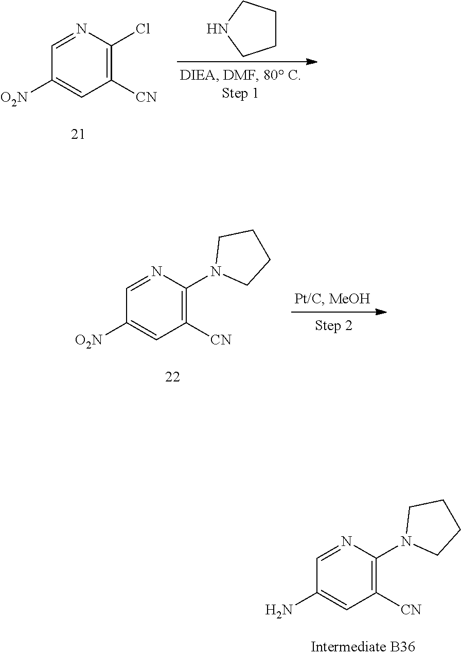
C1CCNC1.C1=NC(Cl)=C([CN])C=C1[O2N].C1=NC(N2CCCC2)=C([CN])C=C1[O2N].C1=NC(N2CCCC2)=C([CN])C=C1N
